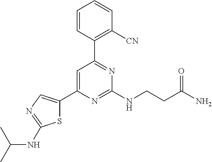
C1=C(C2=CN=C(NC(C)C)S2)N=C(NCCC(N)=O)N=C1C1=C([CN])C=CC=C1
